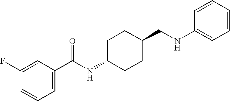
C1(F)=CC(C(NC2CCC(CNC3=CC=CC=C3)CC2)=O)=CC=C1
